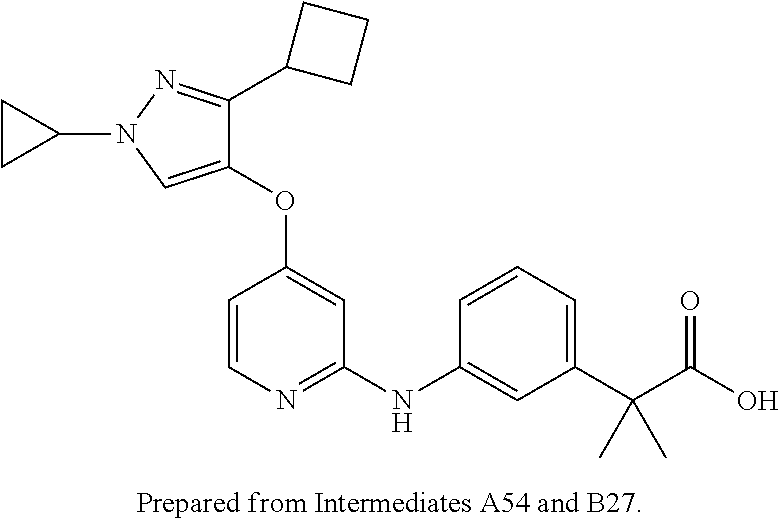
C1(OC2=CC(NC3=CC(C(C(O)=O)(C)C)=CC=C3)=NC=C2)=CN(C2CC2)N=C1C1CCC1
